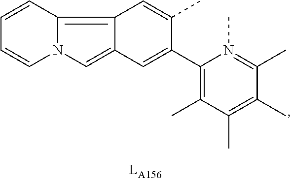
C1=CC2=C3C(=CN2C=C1)C=C(C1=C(C)C(C)=C(C)C(C)=N1C)C(C)=C3
